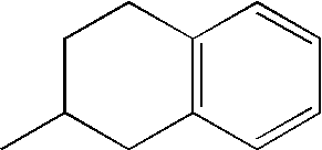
C1C(C)CC2=C(C1)C=CC=C2
